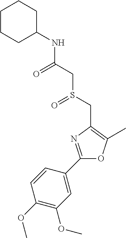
C1CCC(NC(CS(CC2=C(C)OC(C3=CC(OC)=C(OC)C=C3)=N2)=O)=O)CC1
